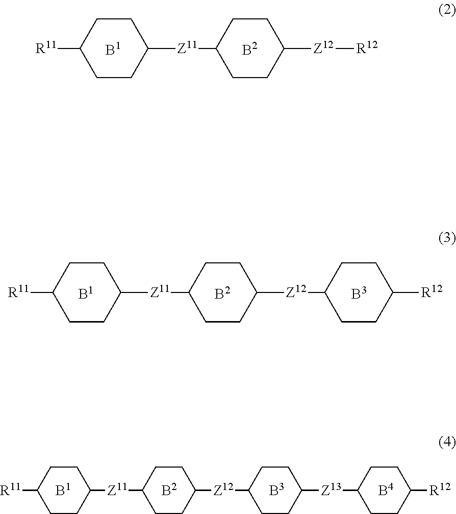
C1CC([Z11]C2CCC([Z12]C3CCC([Z13]C4CCC([R12])CC4)CC3)CC2)CCC1[R11].C1CC([Z11]C2CCC([Z12]C3CCC([R12])CC3)CC2)CCC1[R11].C1CC([Z11]C2CCC([Z12][R12])CC2)CCC1[R11]
